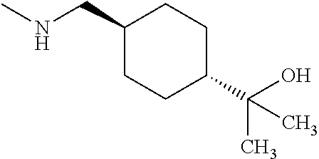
C1(CNC)CCC(C(O)(C)C)CC1
